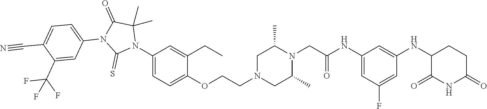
C1=C(NC(CN2C(C)CN(CCOC3=CC=C(N4C(C)(C)C(=O)N(C5=CC=C(C#N)C(C(F)(F)F)=C5)C4=S)C=C3CC)CC2C)=O)C=C(NC2C(=O)NC(=O)CC2)C=C1F
